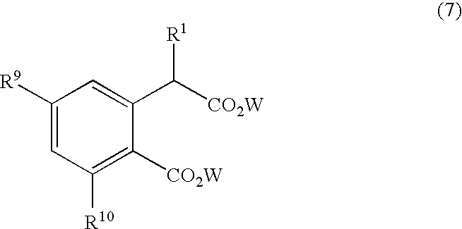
C1([R9])=CC([R10])=C([CO2W])C(C([R1])[CO2W])=C1
